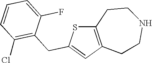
C12=C(C=C(CC3=C(Cl)C=CC=C3F)S1)CCNCC2
